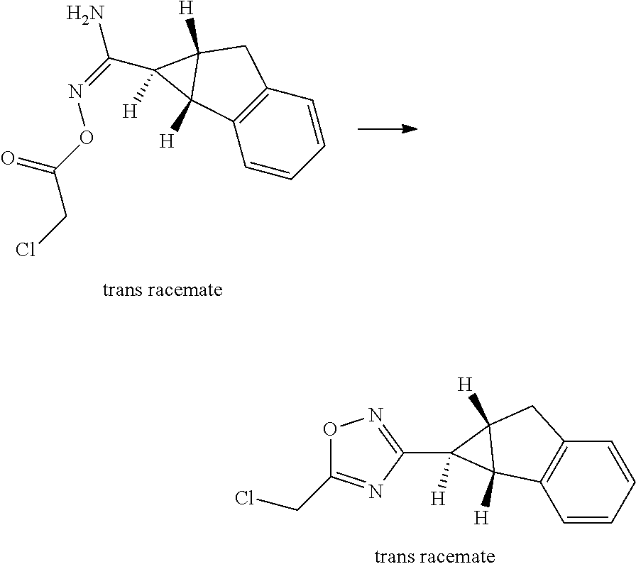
C1=CC=CC2=C1C1([H])C([H])(C2)C1(C1=NOC(CCl)=N1)[H].C1=CC=CC2=C1C1([H])C([H])(C2)C1(C(=NOC(CCl)=O)N)[H]
